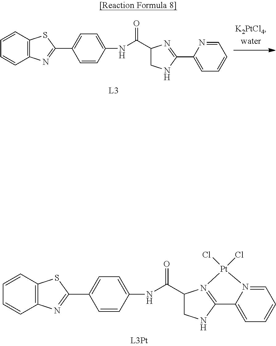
C1=CC=CC2=C1N=C(C1=CC=C(NC(C3CNC(C4=CC=CC=N4)=N3)=O)C=C1)S2.C1=CC=CC2=C1N=C(C1=CC=C(NC(C3CNC4=N3[Pt](Cl)(Cl)N3=CC=CC=C34)=O)C=C1)S2
